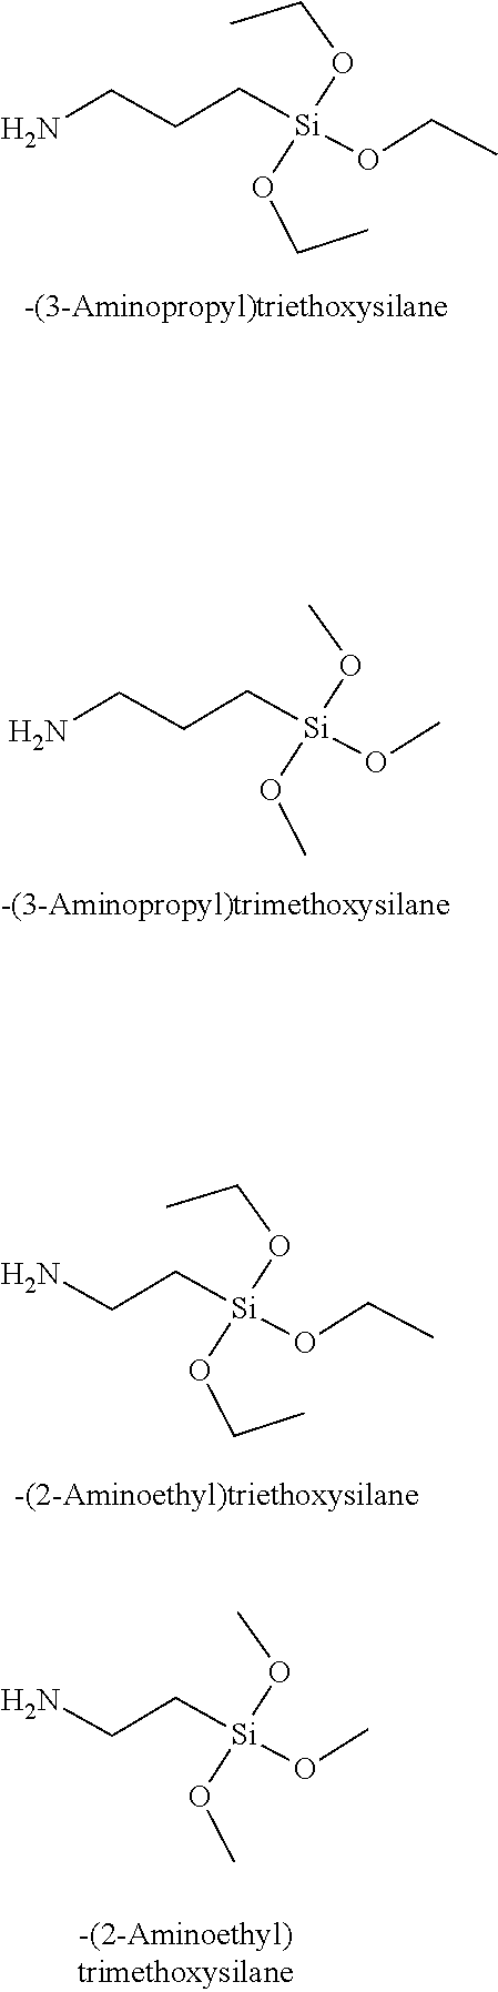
NCCC[Si](OCC)(OCC)OCC.NCCC[Si](OC)(OC)OC.NCC[Si](OCC)(OCC)OCC.NCC[Si](OC)(OC)OC
